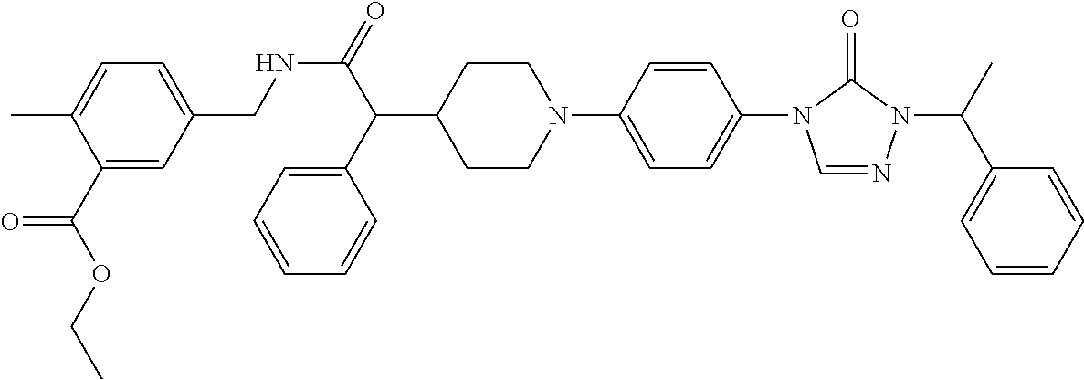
N(C(C(C1CCN(C2=CC=C(N3C=NN(C(C)C4=CC=CC=C4)C3=O)C=C2)CC1)C1=CC=CC=C1)=O)CC1=CC=C(C)C(C(OCC)=O)=C1
